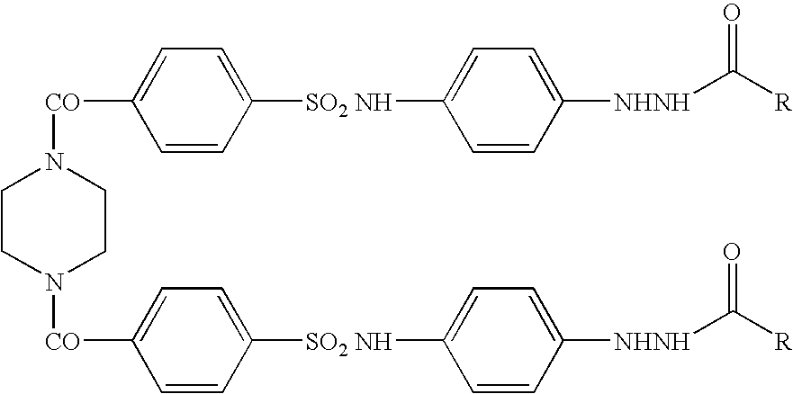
C1CN([CO]C2=CC=C([SO2 NH]C3=CC=C([NHNH]C([R])=O)C=C3)C=C2)CCN1[CO]C1=CC=C([SO2 NH]C2=CC=C([NHNH]C([R])=O)C=C2)C=C1
